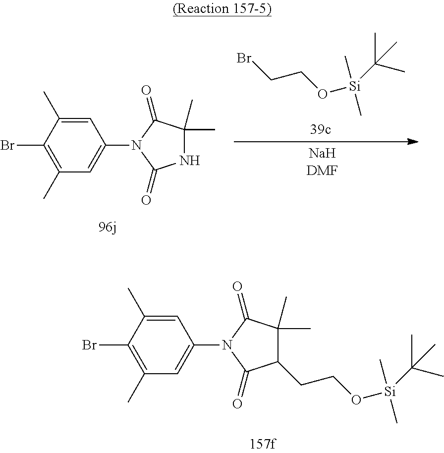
BrCCO[Si](C)(C)C(C)(C)C.C1=C(C)C(Br)=C(C)C=C1N1C(=O)NC(C)(C)C1=O.C1=C(C)C(Br)=C(C)C=C1N1C(=O)C(CCO[Si](C)(C)C(C)(C)C)C(C)(C)C1=O
